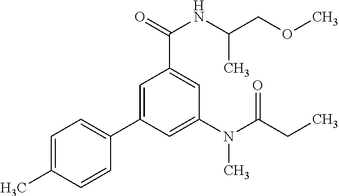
C1=C(C)C=CC(C2=CC(C(=O)NC(C)COC)=CC(N(C(CC)=O)C)=C2)=C1
